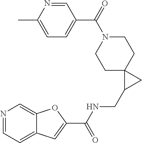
N1=CC(C(=O)N2CCC3(CC2)C(CNC(C2=CC4=CC=NC=C4O2)=O)C3)=CC=C1C
